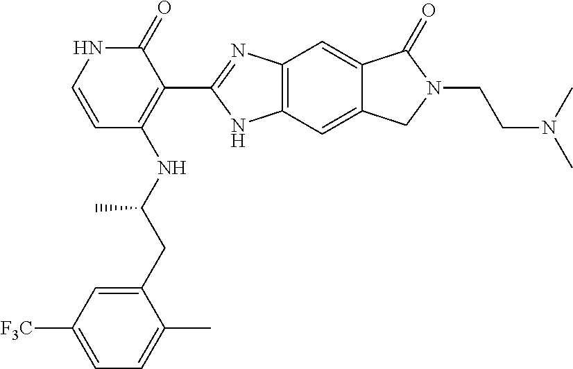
C12=C(C=C3C(=C1)C(=O)N(CCN(C)C)C3)NC(C1=C(NC(CC3=CC([F3C])=CC=C3C)C)C=CNC1=O)=N2
